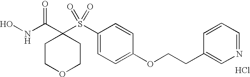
N(C(C1(S(C2=CC=C(OCCC3=CN=CC=C3)C=C2)(=O)=O)CCOCC1)=O)O.Cl
